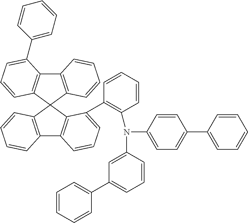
C12=C(C3(C4=C1C(C1=CC=CC=C1)=CC=C4)C1=C(C4=C3C(C3=C(N(C5=CC(C6=CC=CC=C6)=CC=C5)C5=CC=C(C6=CC=CC=C6)C=C5)C=CC=C3)=CC=C4)C=CC=C1)C=CC=C2
